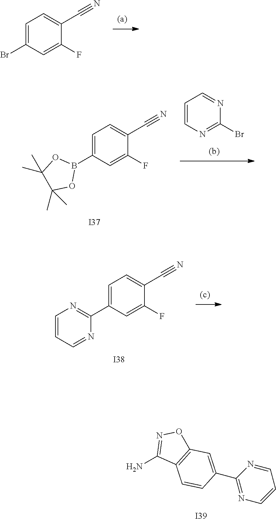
C1=CN=C(Br)N=C1.C1(F)=CC(B2OC(C)(C)C(C)(C)O2)=CC=C1C#N.[I37].[I39].C1(N)=NOC2=C1C=CC(C1=NC=CC=N1)=C2.C1(F)=CC(Br)=CC=C1C#N.C1(F)=CC(C2=NC=CC=N2)=CC=C1C#N.[I38]
